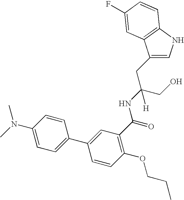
C1=C(CC(CO)(NC(C2=C(OCCC)C=CC(C3=CC=C(N(C)C)C=C3)=C2)=O)[H])C2=C(N1)C=CC(F)=C2
